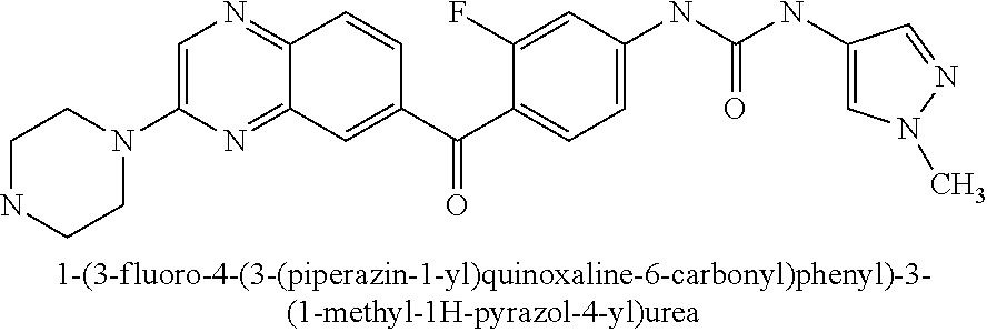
C1NCCN(C2=CN=C3C(=N2)C=C(C(C2=CC=C(NC(NC4=CN(C)N=C4)=O)C=C2F)=O)C=C3)C1
